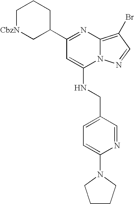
C1[CbzN]CC(C2=NC3=C(Br)C=NN3C(NCC3=CC=C(N4CCCC4)N=C3)=C2)CC1
